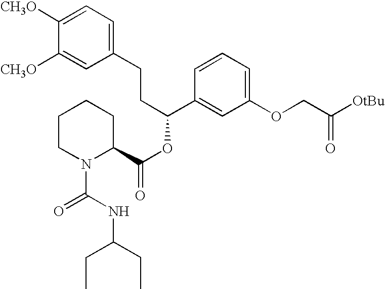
C1([CH3O])=CC=C(CCC(OC(C2CCCCN2C(=O)NC(CC)CC)=O)C2=CC(OCC([OtBu])=O)=CC=C2)C=C1[CH3O]
